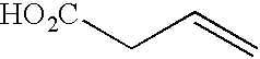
[HO2C]CC=C
